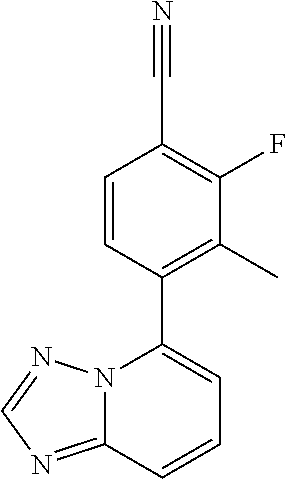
C1=CC(C2=CC=CC3=NC=NN23)=C(C)C(F)=C1C#N
